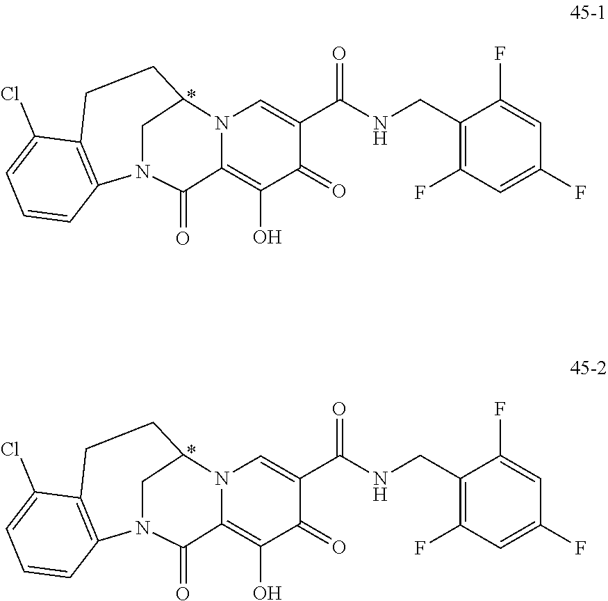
C1(O)=C2C(=O)N3C4=C(C(Cl)=CC=C4)CCC(N2C=C(C(=O)NCC2=C(F)C=C(F)C=C2F)C1=O)C3.C1(O)=C2C(=O)N3C4=C(C(Cl)=CC=C4)CCC(N2C=C(C(=O)NCC2=C(F)C=C(F)C=C2F)C1=O)C3
